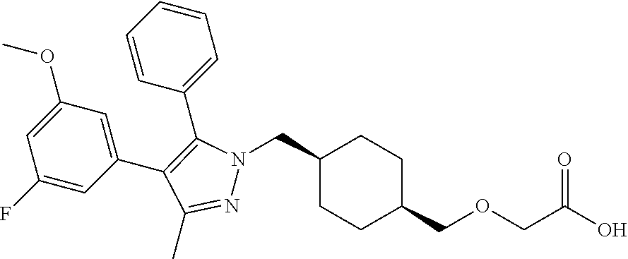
C1(CN2N=C(C)C(C3=CC(OC)=CC(F)=C3)=C2C2=CC=CC=C2)CCC(COCC(O)=O)CC1
